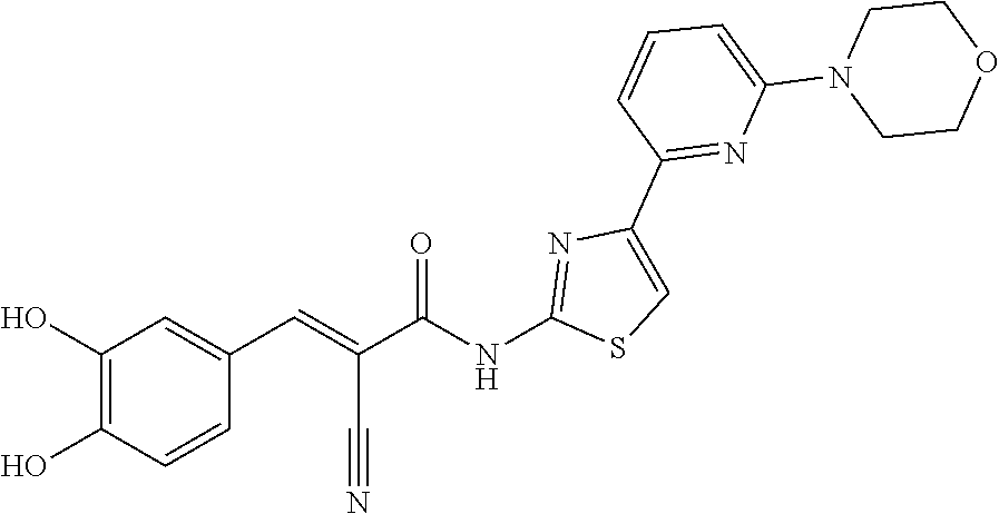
C1(C2=CSC(NC(C(=CC3=CC(O)=C(O)C=C3)C#N)=O)=N2)=NC(N2CCOCC2)=CC=C1
